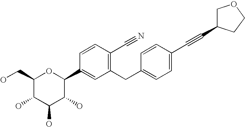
C1(CO)C(O)C(O)C(O)C(C2=CC(CC3=CC=C(C#CC4COCC4)C=C3)=C(C#N)C=C2)O1
